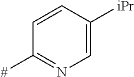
C1=CC([iPr])=CN=C1[#]
